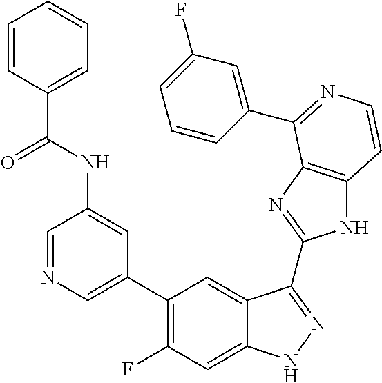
C1=C(C2=C(F)C=C3C(=C2)C(C2=NC4=C(N2)C=CN=C4C2=CC(F)=CC=C2)=NN3)C=C(NC(=O)C2=CC=CC=C2)C=N1
